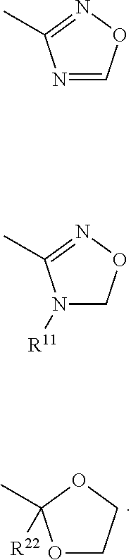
O1CCOC1(C)[R22].N1=CON=C1C.N1([R11])CON=C1C
